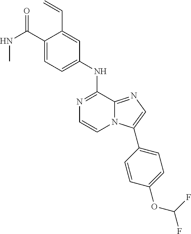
N(C(C1=CC=C(NC2=NC=CN3C2=NC=C3C2=CC=C(OC(F)F)C=C2)C=C1C=C)=O)C
